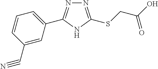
N1=C(SCC(O)=O)NC(C2=CC=CC(C#N)=C2)=N1
